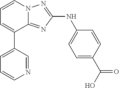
C1=C(C2=CC=CN3C2=NC(NC2=CC=C(C(O)=O)C=C2)=N3)C=NC=C1
